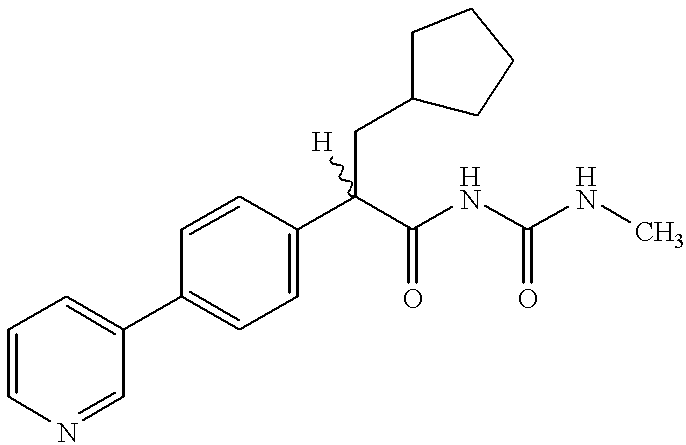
C1=C(C(C(=O)NC(=O)NC)(CC2CCCC2)[H])C=CC(C2=CC=CN=C2)=C1
